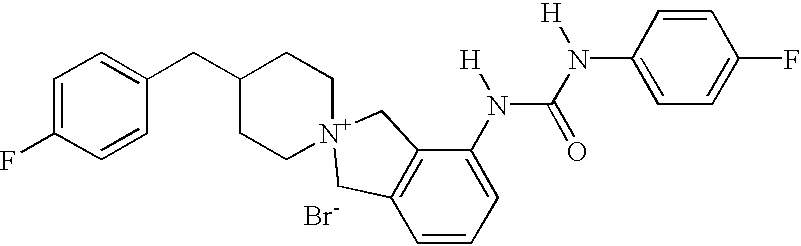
C1=C(F)C=CC(CC2CC[N+]3(CC2)CC2=C(C=CC=C2N([H])C(N([H])C2=CC=C(F)C=C2)=O)C3)=C1.[Br-]
